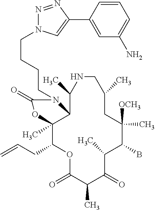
O1C(=O)C(C)C(=O)C(C)C(B)C([OCH3])(C)CC(C)CNC(C)C2C(C)(C1CC=C)OC(=O)N2CCCCN1N=NC(C2=CC(N)=CC=C2)=C1
